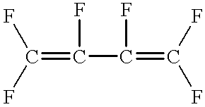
C(=C(C(=C(F)F)F)F)(F)F
